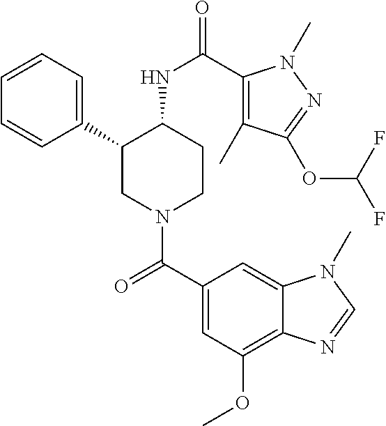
C1=CC=C(C2CN(C(C3=CC(OC)=C4C(=C3)N(C)C=N4)=O)CCC2NC(=O)C2=C(C)C(OC(F)F)=NN2C)C=C1
